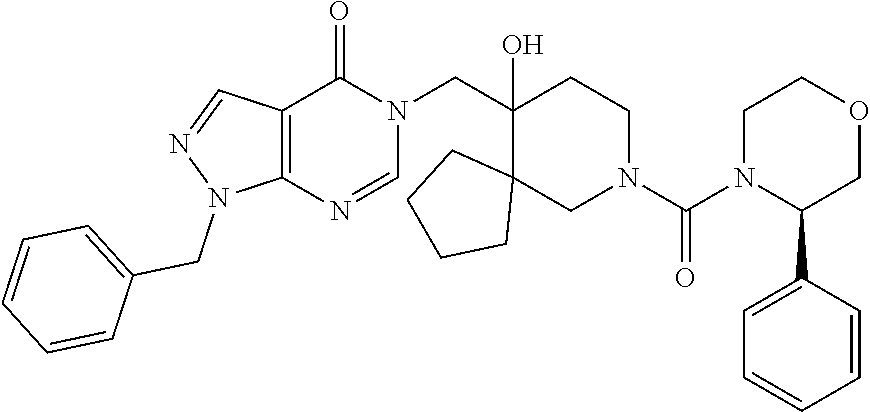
C12=C(C(=O)N(CC3(O)C4(CN(C(N5C(C6=CC=CC=C6)COCC5)=O)CC3)CCCC4)C=N1)C=NN2CC1=CC=CC=C1
